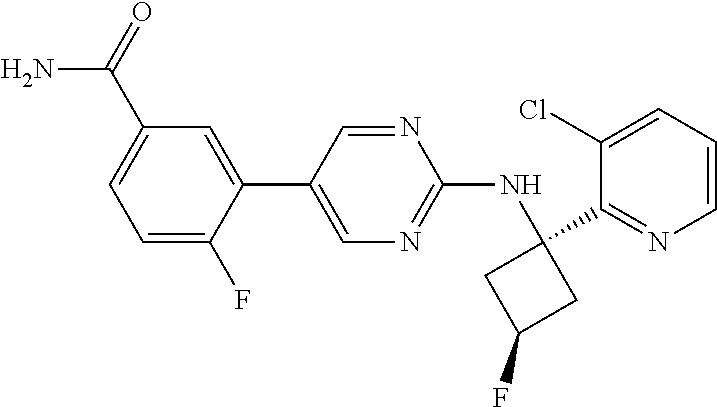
C1(NC2(C3=NC=CC=C3Cl)CC(F)C2)=NC=C(C2=CC(C(N)=O)=CC=C2F)C=N1
